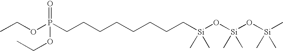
CCOP(CCCCCCCC[Si](O[Si](O[Si](C)(C)C)(C)C)(C)C)(=O)OCC
